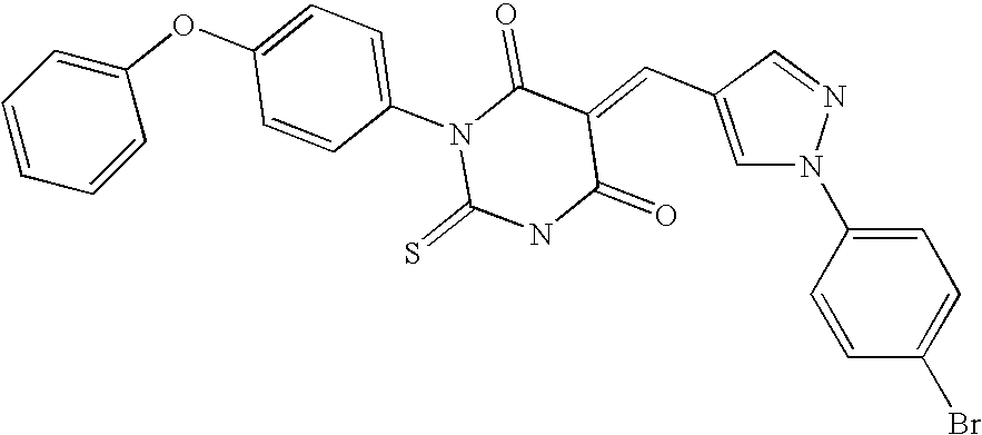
C1=C(C=C2C(=O)N(C3=CC=C(OC4=CC=CC=C4)C=C3)C(=S)NC2=O)C=NN1C1=CC=C(Br)C=C1
